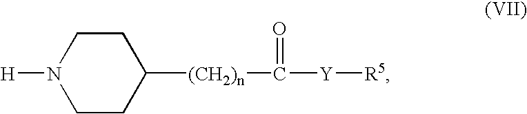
C1CC([(CH2)n]C([Y][R5])=O)CCN1[H]
